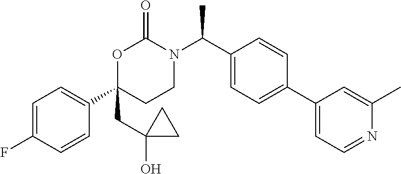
C1=C(F)C=CC(C2(CC3(O)CC3)CCN(C(C3=CC=C(C4=CC=NC(C)=C4)C=C3)C)C(=O)O2)=C1
